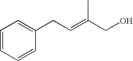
C1=CC=CC(CC=C(CO)C)=C1
